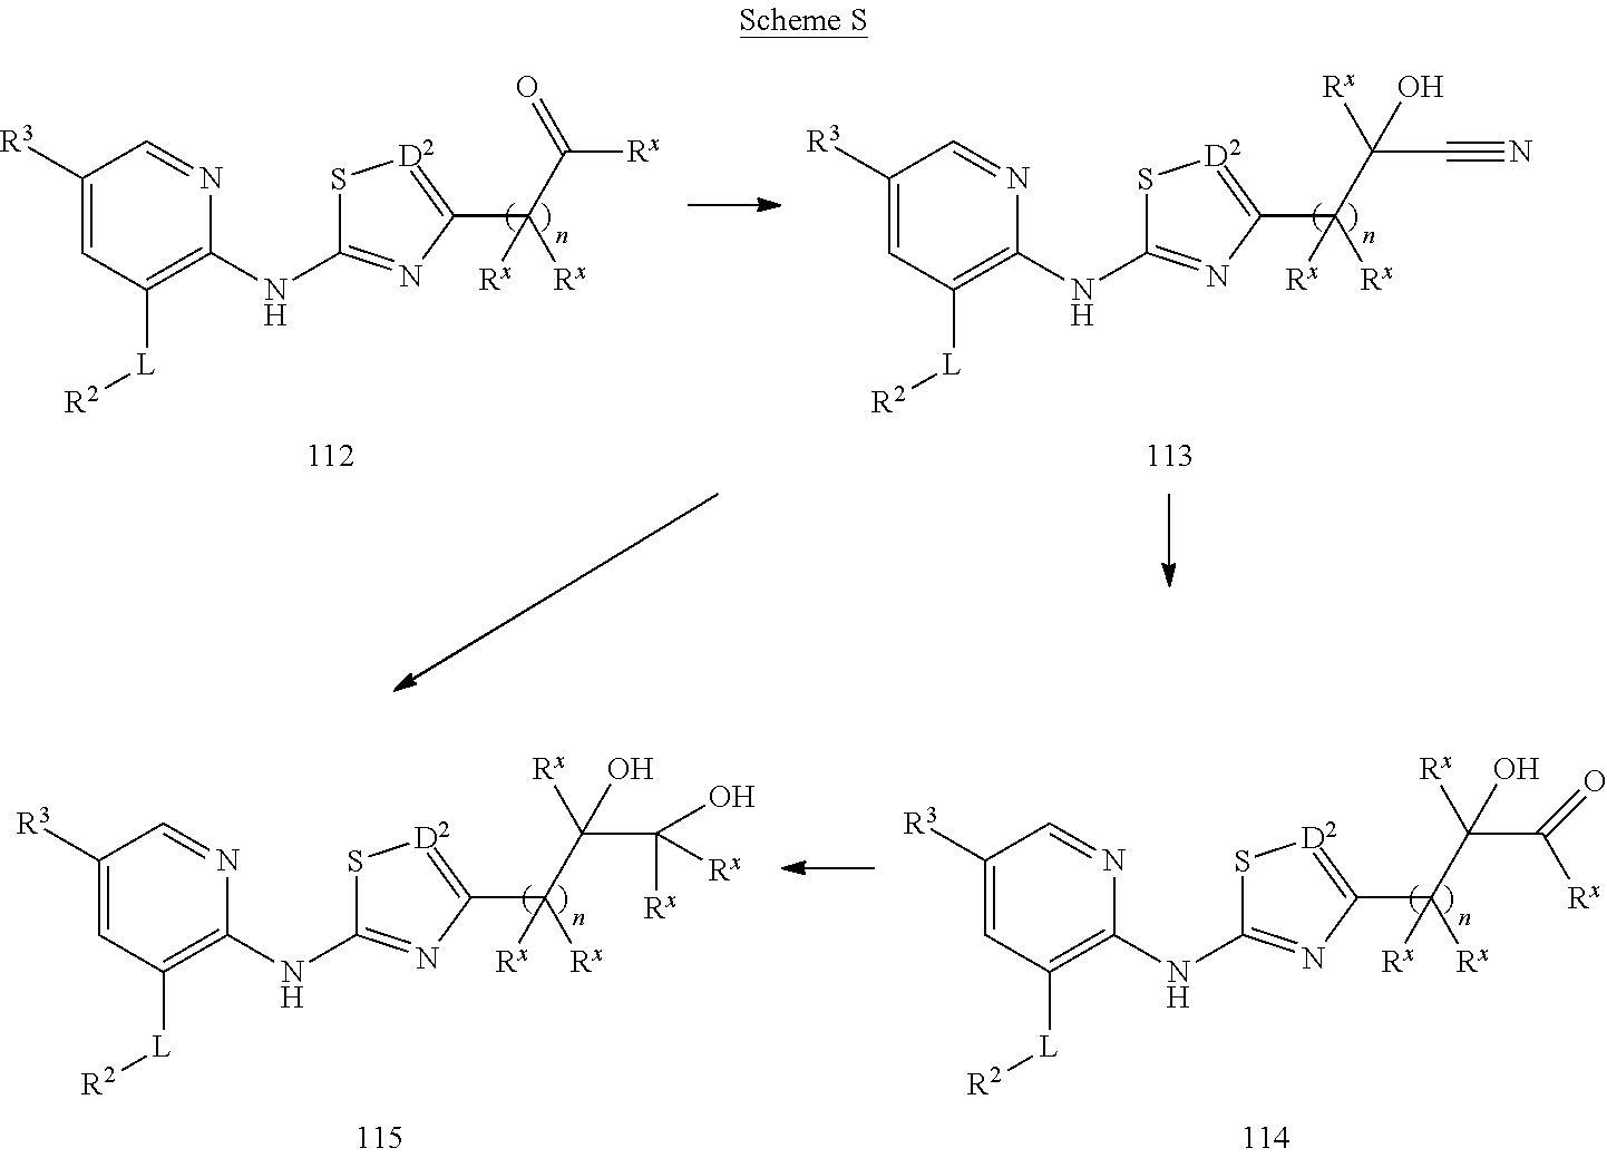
C1([R3])=CC([L][R2])=C(NC2=NC(C(C([Rx])=O)([Rx])[Rx])=[D2]S2)N=C1.C1([R3])=CC([L][R2])=C(NC2=NC(C(C(C#N)([Rx])O)([Rx])[Rx])=[D2]S2)N=C1.C1([R3])=CC([L][R2])=C(NC2=NC(C(C(C(=O)[Rx])([Rx])O)([Rx])[Rx])=[D2]S2)N=C1.C1([R3])=CC([L][R2])=C(NC2=NC(C(C(C([Rx])(O)[Rx])([Rx])O)([Rx])[Rx])=[D2]S2)N=C1
